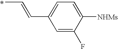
CC=CC1=CC=C([NHMs])C(F)=C1.*
